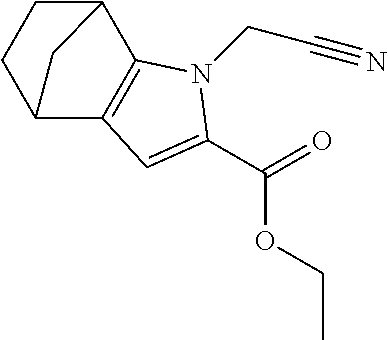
C1CC2C3=C(C1C2)N(CC#N)C(C(=O)OCC)=C3
